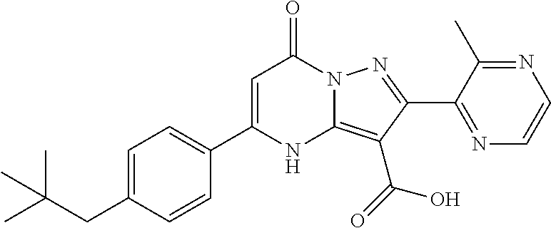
C1=C(C2=CC=C(CC(C)(C)C)C=C2)NC2=C(C(O)=O)C(C3=NC=CN=C3C)=NN2C1=O
